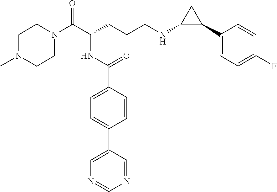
C1N(C(C(CCCNC2C(C3=CC=C(F)C=C3)C2)NC(C2=CC=C(C3=CN=CN=C3)C=C2)=O)=O)CCN(C)C1
